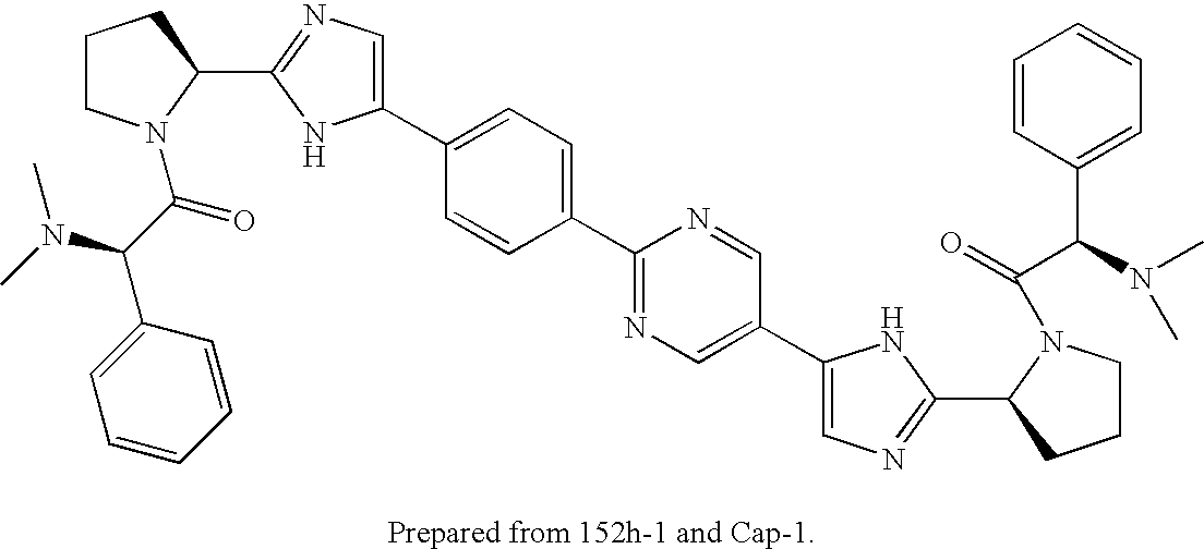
C1(C2=CC=C(C3=NC=C(C4=CN=C(C5N(C(=O)C(N(C)C)C6=CC=CC=C6)CCC5)N4)C=N3)C=C2)=CN=C(C2N(C(C(C3=CC=CC=C3)N(C)C)=O)CCC2)N1
